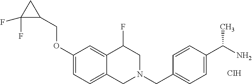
C1(OCC2CC2(F)F)=CC=C2C(=C1)C(F)CN(CC1=CC=C(C(C)N)C=C1)C2.[CIH]
